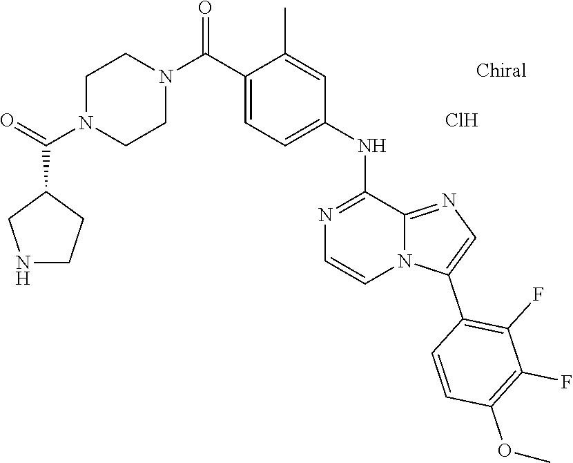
C1(C(N2CCN(C(=O)C3CNCC3)CC2)=O)=CC=C(NC2=NC=CN3C2=NC=C3C2=C(F)C(F)=C(OC)C=C2)C=C1C.Cl
